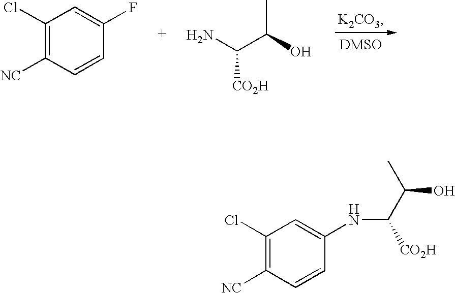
C1(Cl)=C([NC])C=CC(F)=C1.NC(C(O)C)[CO2H].C1(Cl)=C([NC])C=CC(NC([CO2H])C(C)O)=C1
